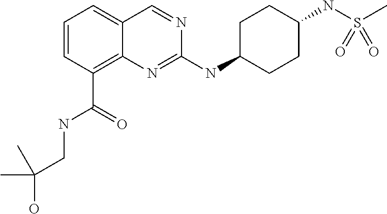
C1=CC=C2C(=C1C(=O)NCC(O)(C)C)N=C(NC1CCC(NS(C)(=O)=O)CC1)N=C2
